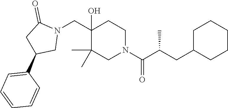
C1(O)(CN2C(=O)CC(C3=CC=CC=C3)C2)C(C)(C)CN(C(C(CC2CCCCC2)C)=O)CC1
